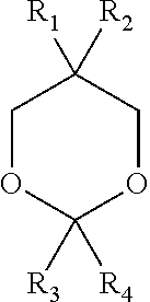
C1OC([R3])([R4])OCC1([R1])[R2]
